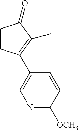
C1CC(C2=CN=C([OCH3])C=C2)=C(C)C1=O
